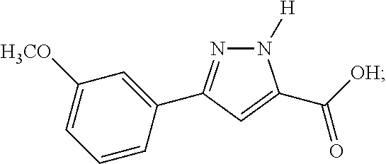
N1=C(C2=CC([H3CO])=CC=C2)C=C(C([OH])=O)N1[H]
